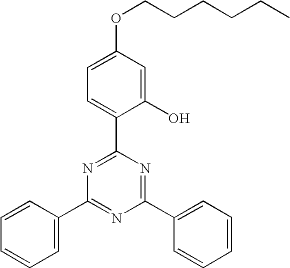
C1(C2=NC(C3=CC=CC=C3)=NC(C3=CC=CC=C3)=N2)=CC=C(OCCCCCC)C=C1O
